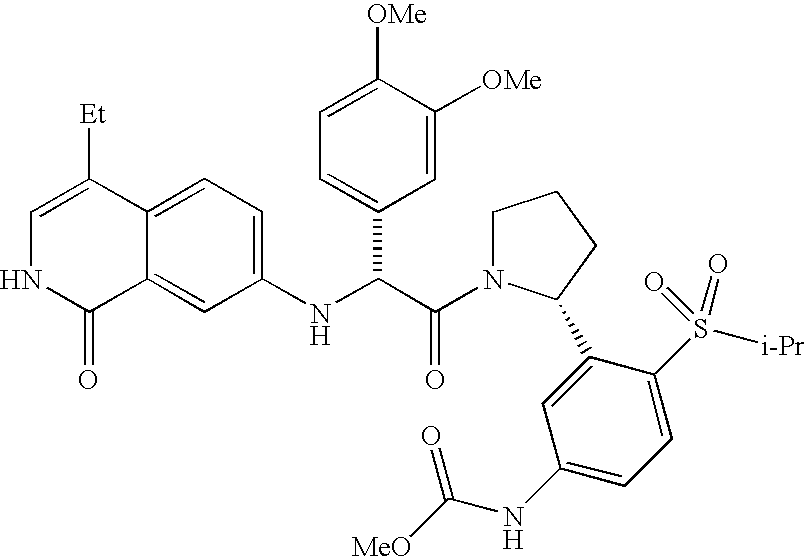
C1=C([Et])C2=CC=C(NC(C(=O)N3CCCC3C3=CC(NC([MeO])=O)=CC=C3S([i-Pr])(=O)=O)C3=CC=C([OMe])C([OMe])=C3)C=C2C(=O)N1
